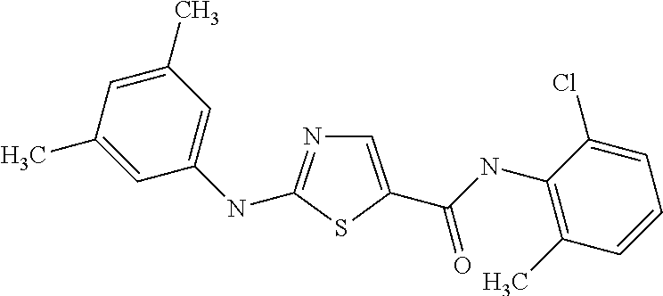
C1=C(C(NC2=C(C)C=CC=C2Cl)=O)SC(NC2=CC(C)=CC(C)=C2)=N1
